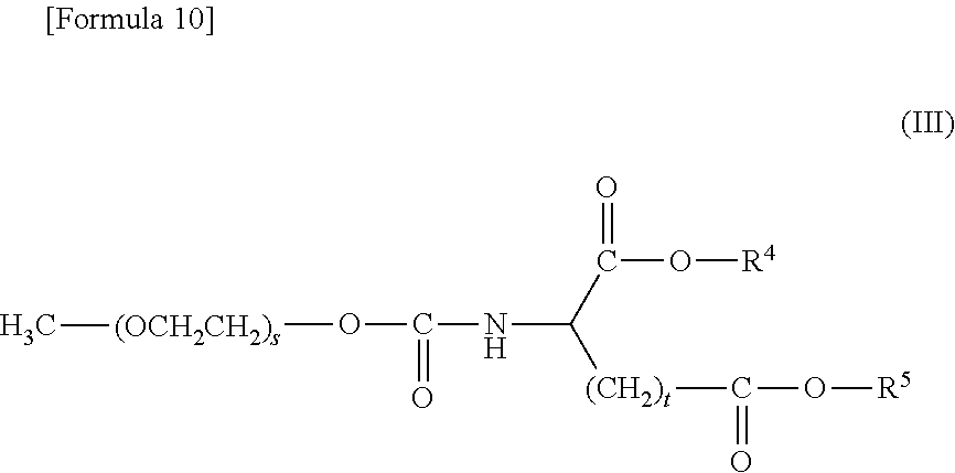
N(C(C(O[R4])=O)[(CH2)t]C(O[R5])=O)C(O[(OCH2CH2)s]C)=O
